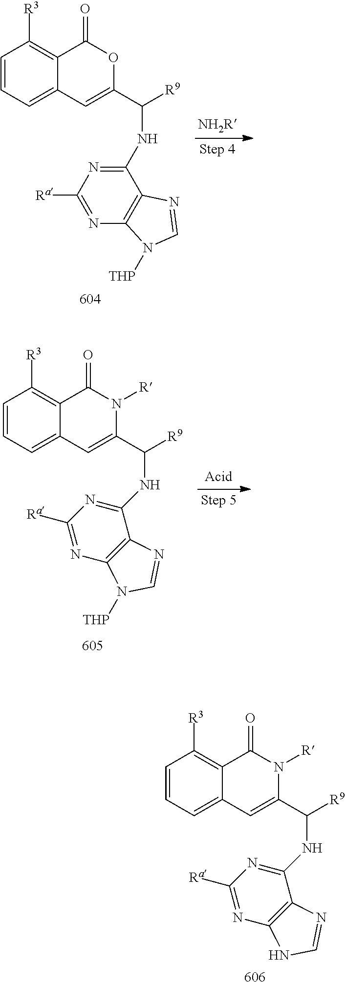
C1(NC([R9])C2=CC3=CC=CC([R3])=C3C(=O)N2[R])=NC([Ra])=NC2=C1N=CN2.C1(NC([R9])C2=CC3=CC=CC([R3])=C3C(=O)O2)=NC([Ra])=NC2=C1N=CN2[THP].C1(NC([R9])C2=CC3=CC=CC([R3])=C3C(=O)N2[R])=NC([Ra])=NC2=C1N=CN2[THP]
